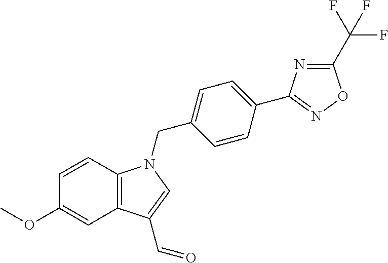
C12=C(C(C=O)=CN1CC1=CC=C(C3=NOC(C(F)(F)F)=N3)C=C1)C=C(OC)C=C2
